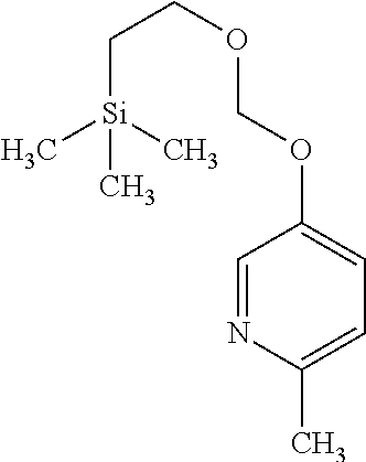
C1=NC(C)=CC=C1OCOCC[Si](C)(C)C
